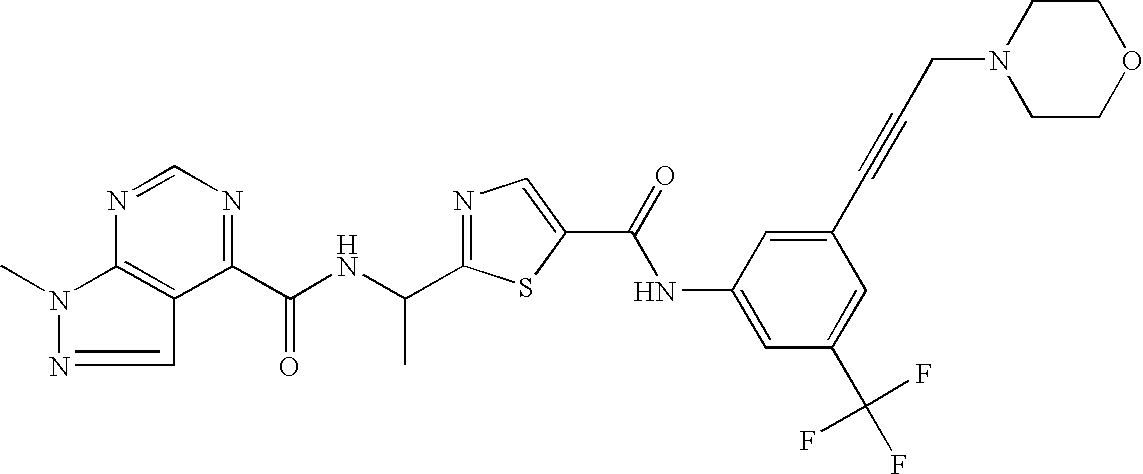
N1=CN=C(C(NC(C2=NC=C(C(=O)NC3=CC(C(F)(F)F)=CC(C#CCN4CCOCC4)=C3)S2)C)=O)C2=C1N(C)N=C2
